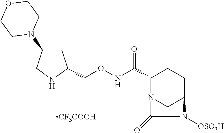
C1(C(NOCC2CC(N3CCOCC3)CN2)=O)N2CC(CC1)N([OSO3H])C2=O.[CF3COOH]
